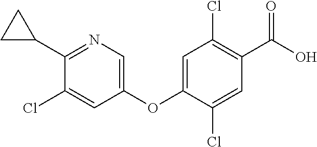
C1(Cl)=CC(OC2=CC(Cl)=C(C(O)=O)C=C2Cl)=CN=C1C1CC1
